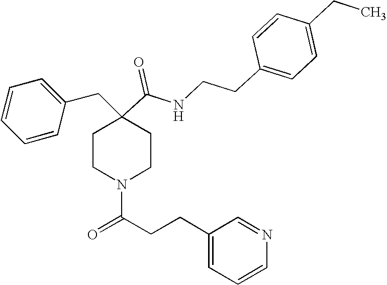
C1=CC=CC(CC2(C(=O)NCCC3=CC=C(CC)C=C3)CCN(C(CCC3=CC=CN=C3)=O)CC2)=C1
